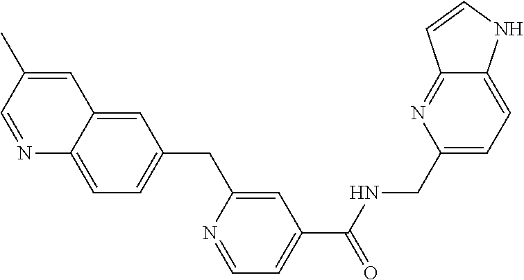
C12=CC(CC3=CC(C(NCC4=CC=C5C(=N4)C=CN5)=O)=CC=N3)=CC=C1N=CC(C)=C2
